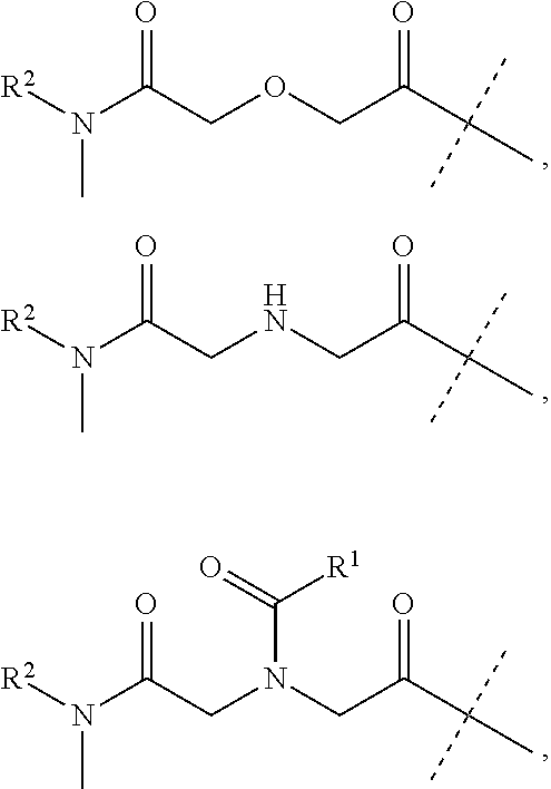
[R2]N(C(COCC(C(C)(C)C)=O)=O)C.[R2]N(C(CNCC(C(C)(C)C)=O)=O)C.[R2]N(C(CN(CC(C(C)(C)C)=O)C(=O)[R1])=O)C
